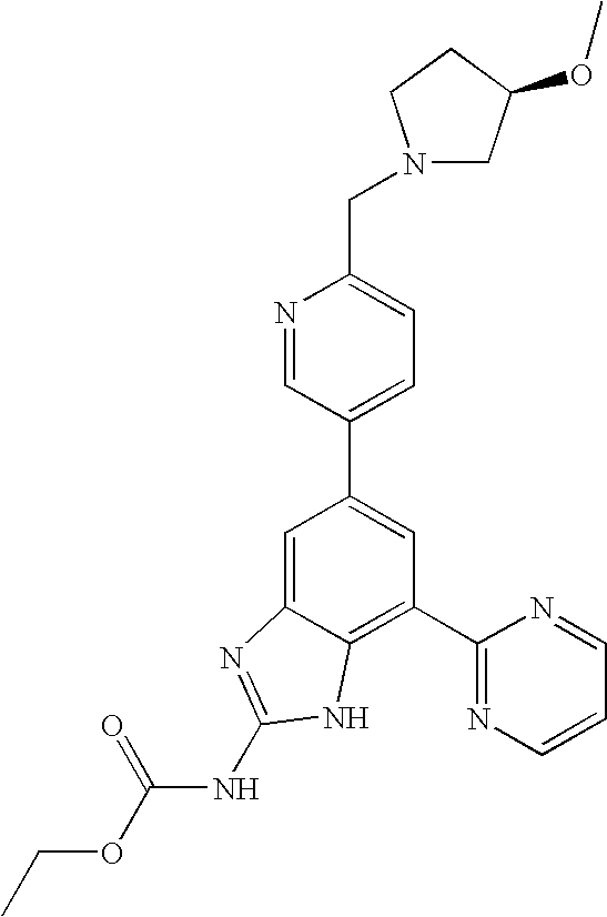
N1=CC(C2=CC(C3=NC=CC=N3)=C3C(=C2)N=C(NC(OCC)=O)N3)=CC=C1CN1CC(OC)CC1
